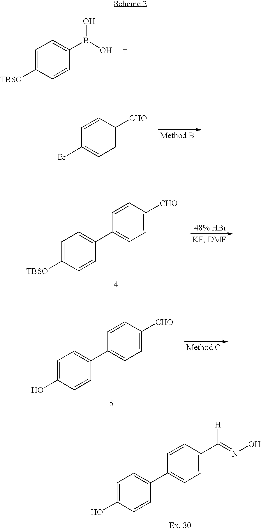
C1=C([TBSO])C=CC(B(O)O)=C1.C1=C([CHO])C=CC(Br)=C1.C1=C([TBSO])C=CC(C2=CC=C([CHO])C=C2)=C1.C1=C(O)C=CC(C2=CC=C([CHO])C=C2)=C1.C1=C(O)C=CC(C2=CC=C(C(=NO)[H])C=C2)=C1
